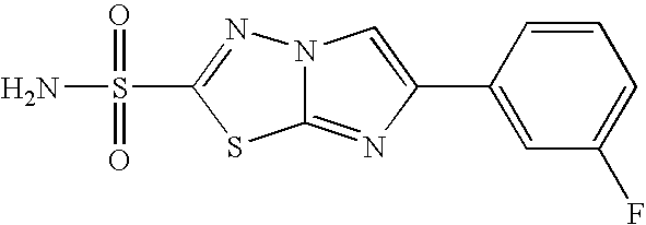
C12=NC(C3=CC(F)=CC=C3)=CN1N=C(S(N)(=O)=O)S2
